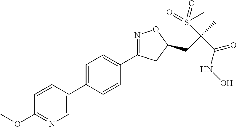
C1=C(C2=CN=C(OC)C=C2)C=CC(C2=NOC(CC(C)(S(=O)(=O)C)C(=O)NO)C2)=C1
